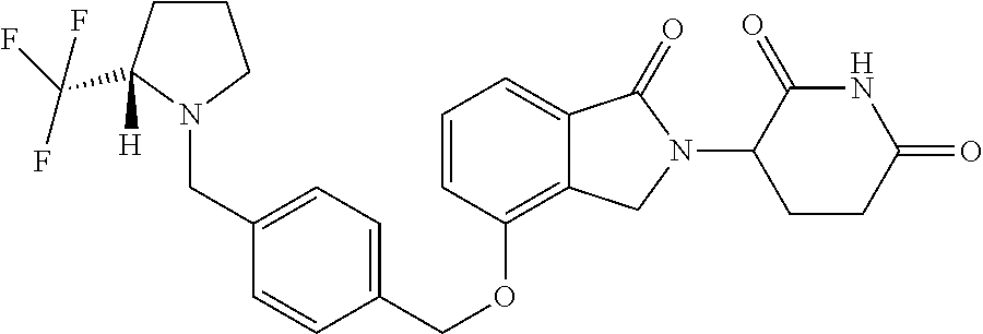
C(OC1=C2C(=CC=C1)C(=O)N(C1C(=O)NC(=O)CC1)C2)C1=CC=C(CN2CCCC2([H])C(F)(F)F)C=C1
